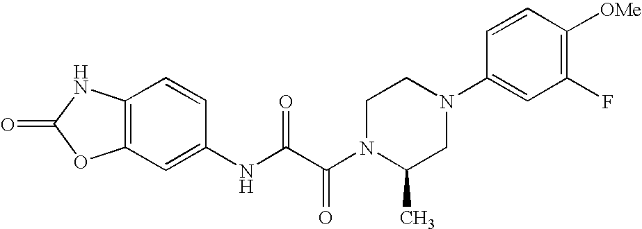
O=C1OC2=C(N1)C=CC(NC(C(N1C(C)CN(C3=CC(F)=C([OMe])C=C3)CC1)=O)=O)=C2
